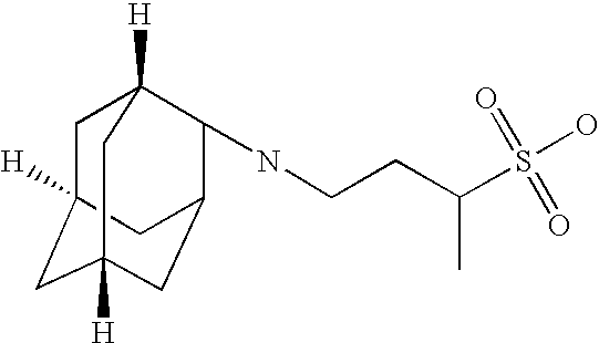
C1C2([H])CC3([H])CC(C(NCCC(S(O)(=O)=O)C)C1([H])C3)C2
